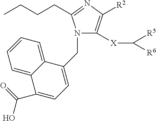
C(N1C([X]C([R5])[R6])=C([R2])N=C1CCCC)C1=CC=C(C(=O)O)C2=CC=CC=C12
